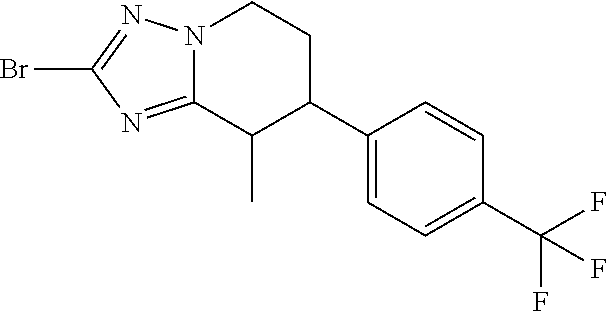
BrC1=NN2C(=N1)C(C)C(C1=CC=C(C(F)(F)F)C=C1)CC2
